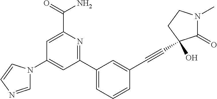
C1(N2C=NC=C2)=CC(C2=CC=CC(C#CC3(O)C(=O)N(C)CC3)=C2)=NC(C(N)=O)=C1
